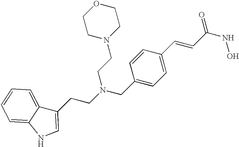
C1(CN(CCC2=CNC3=CC=CC=C23)CCN2CCOCC2)=CC=C(C=CC(NO)=O)C=C1
